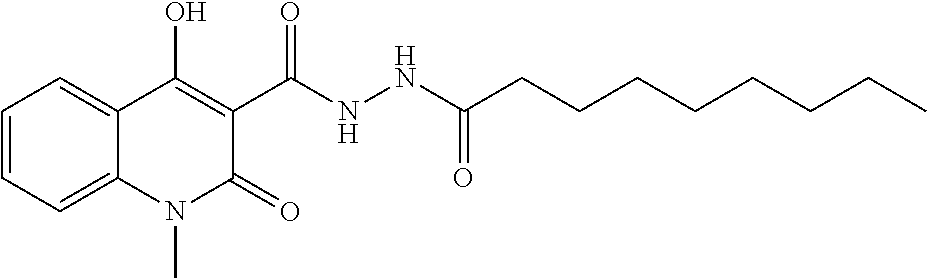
C1=CC=C2C(=C1)C(O)=C(C(NNC(CCCCCCCC)=O)=O)C(=O)N2C
